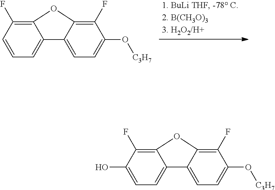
C12=C(F)C=CC=C1C1=CC=C(O[C3H7])C(F)=C1O2.C12=C(F)C(O)=CC=C1C1=CC=C(O[C3H7])C(F)=C1O2
